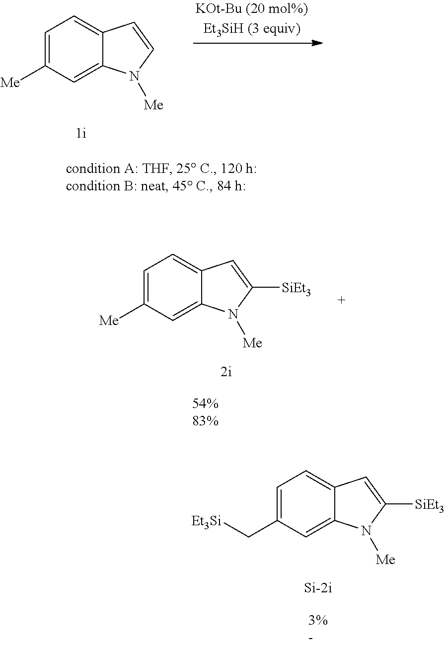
C1=C([Me])C=C2C(=C1)C=CN2[Me].C1=C([Me])C=C2C(=C1)C=C([SiEt3])N2[Me].C1=C(C[Et3Si])C=C2C(=C1)C=C([SiEt3])N2[Me]
